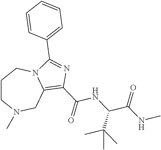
C1CN(C)CC2=C(C(=O)NC(C(NC)=O)C(C)(C)C)N=C(C3=CC=CC=C3)N2C1
